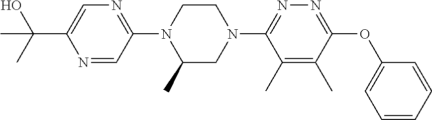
C1=CC=CC(OC2=NN=C(N3CCN(C4=NC=C(C(O)(C)C)N=C4)C(C)C3)C(C)=C2C)=C1
